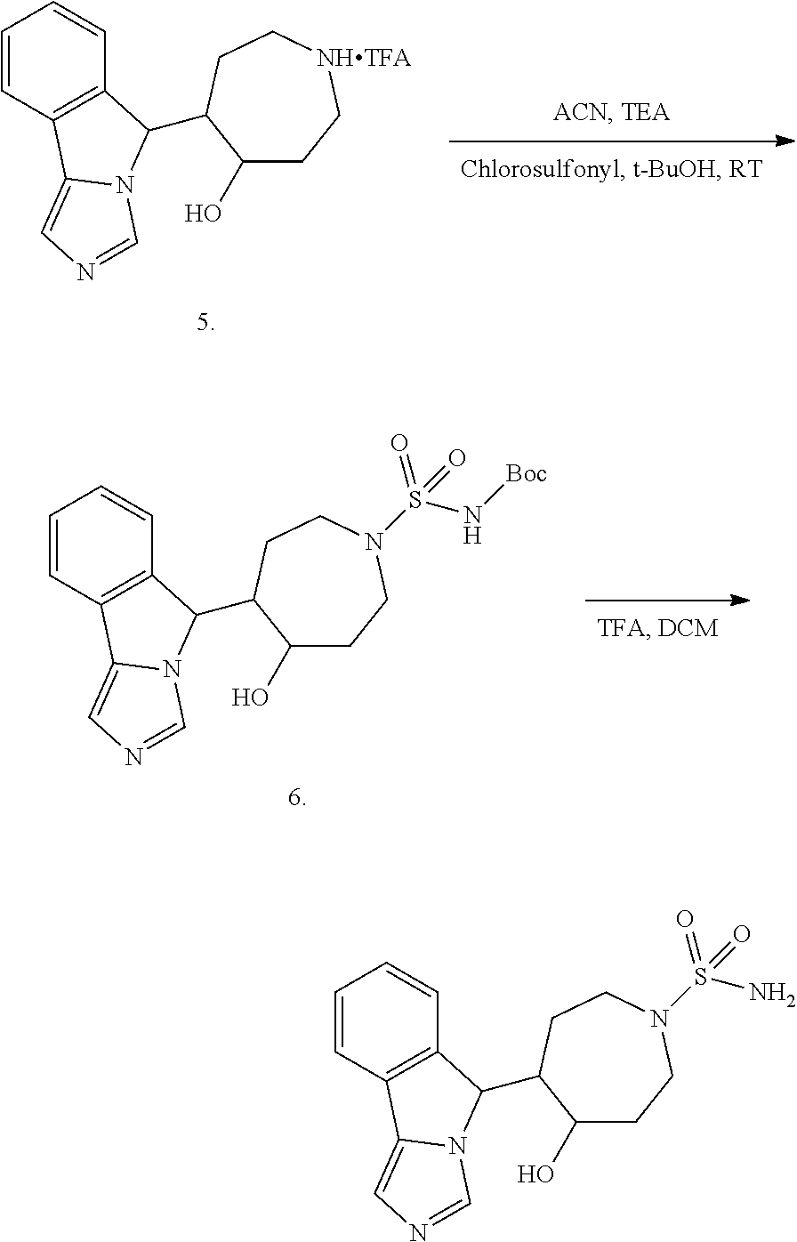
C12=C(C(C3C(O)CC[NHTFA]CC3)N3C1=CN=C3)C=CC=C2.C12=C(C(C3C(O)CCN(S(N[Boc])(=O)=O)CC3)N3C1=CN=C3)C=CC=C2.C12=C(C(C3C(O)CCN(S(N)(=O)=O)CC3)N3C1=CN=C3)C=CC=C2
